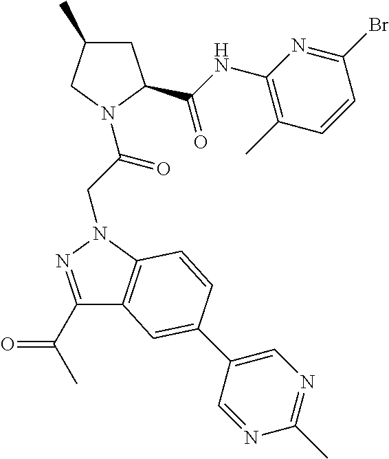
C1(C(C)=O)=NN(CC(N2CC(C)CC2C(NC2=C(C)C=CC(Br)=N2)=O)=O)C2=C1C=C(C1=CN=C(C)N=C1)C=C2
